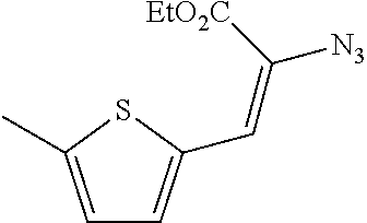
C1=C(C)SC(C=C([EtO2C])[N3])=C1
